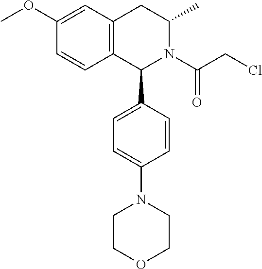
C1(OC)=CC2=C(C=C1)C(C1=CC=C(N3CCOCC3)C=C1)N(C(=O)CCl)C(C)C2
